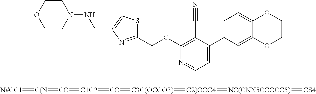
C1CN(NCC2=CSC(COC3=C(C#N)C(C4=CC=C5C(=C4)OCCO5)=CC=N3)=N2)CCO1.[N#CC1]=[C(N]=[CC]=[C1C2]=[CC]=[C3C(OCCO3)]=[C2)OCC4]=[NC(CNN5CCOCC5)]=[CS4]
